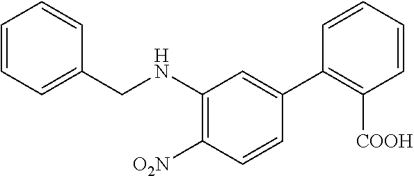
C1(CNC2=C([O2N])C=CC(C3=C([COOH])C=CC=C3)=C2)=CC=CC=C1
